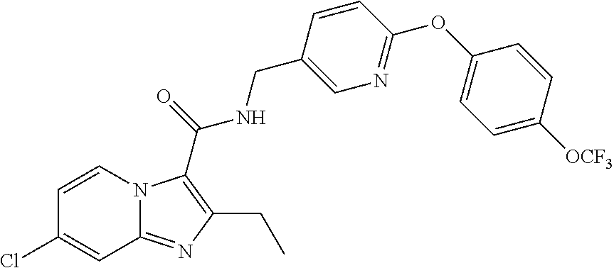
C1=CN2C(=NC(CC)=C2C(NCC2=CN=C(OC3=CC=C([OCF3])C=C3)C=C2)=O)C=C1Cl
